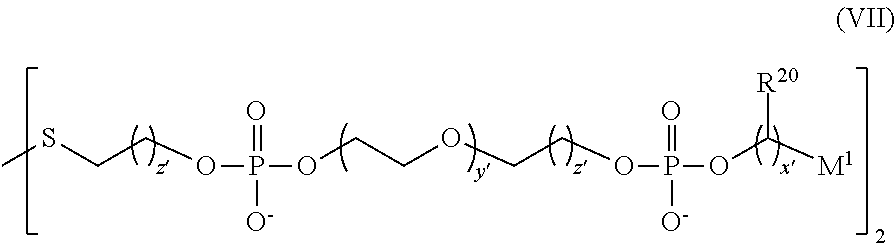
O(P(OCCOCCOP(OC([M1])[R20])(=O)[O-])(=O)[O-])CCSC
